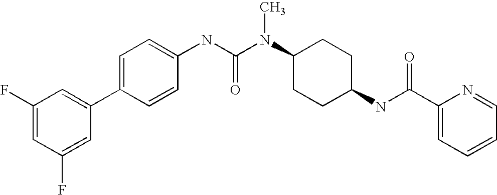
C1(F)=CC(F)=CC(C2=CC=C(NC(N(C3CCC(NC(C4=CC=CC=N4)=O)CC3)C)=O)C=C2)=C1
